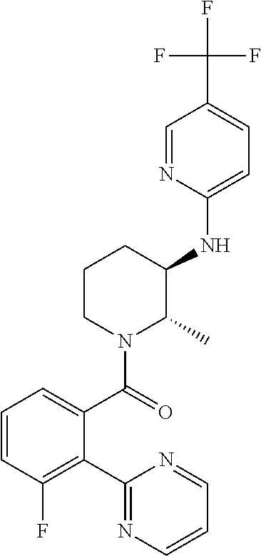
C1(NC2C(C)N(C(=O)C3=CC=CC(F)=C3C3=NC=CC=N3)CCC2)=CC=C(C(F)(F)F)C=N1
